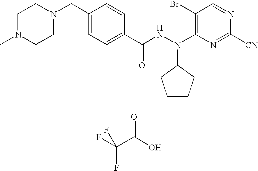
C1=NC([CN])=NC(N(NC(C2=CC=C(CN3CCN(C)CC3)C=C2)=O)C2CCCC2)=C1Br.FC(C(O)=O)(F)F
